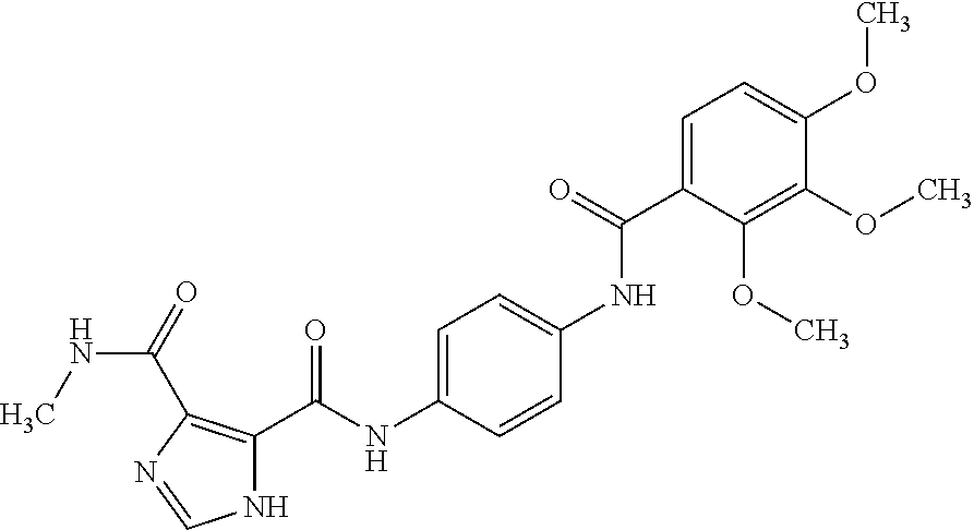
C1=C(C(NC2=CC=C(NC(C3=C(C(=O)NC)N=CN3)=O)C=C2)=O)C(OC)=C(OC)C(OC)=C1
